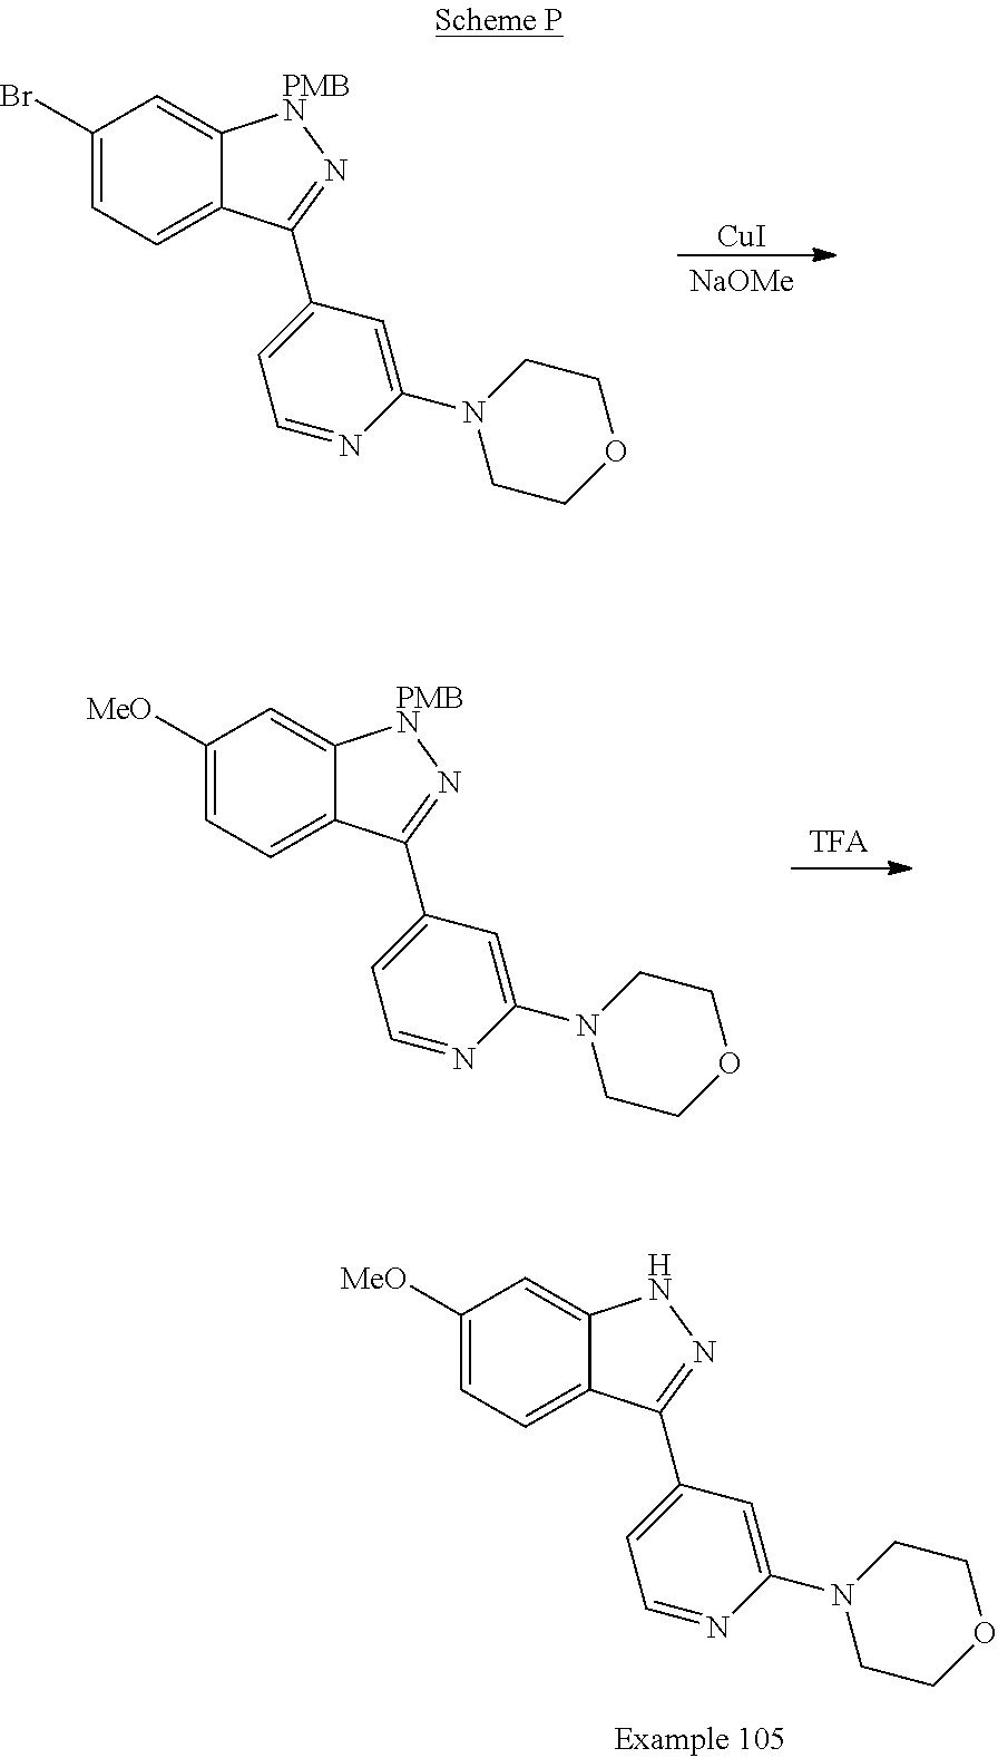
C1([MeO])=CC=C2C(=C1)NN=C2C1=CC=NC(N2CCOCC2)=C1.C1(Br)=CC=C2C(=C1)[PMBN]N=C2C1=CC=NC(N2CCOCC2)=C1.[NaOMe].[CuI].C1([MeO])=CC=C2C(=C1)[PMBN]N=C2C1=CC=NC(N2CCOCC2)=C1
